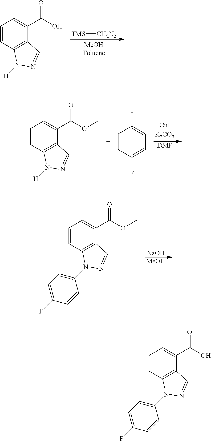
C1=CC2=C(C(C(O)=O)=C1)C=NN2C1=CC=C(F)C=C1.C1=CC2=C(C(C(O)=O)=C1)C=NN2[H].[TMS][CH2N2].C1=CC(F)=CC=C1I.[DMF].C1=CC2=C(C(C(OC)=O)=C1)C=NN2[H].C1=CC2=C(C(C(OC)=O)=C1)C=NN2C1=CC=C(F)C=C1.[NaOH].[MeOH]
